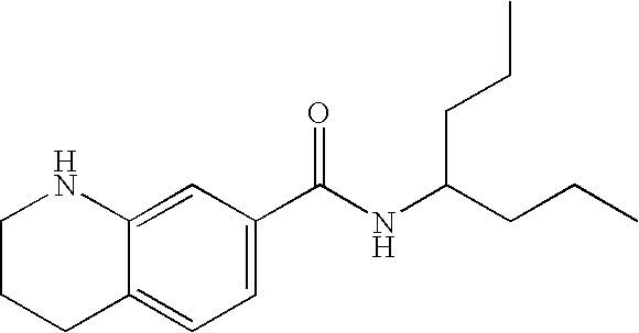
C1=C(C(NC(CCC)CCC)=O)C=C2C(=C1)CCCN2
